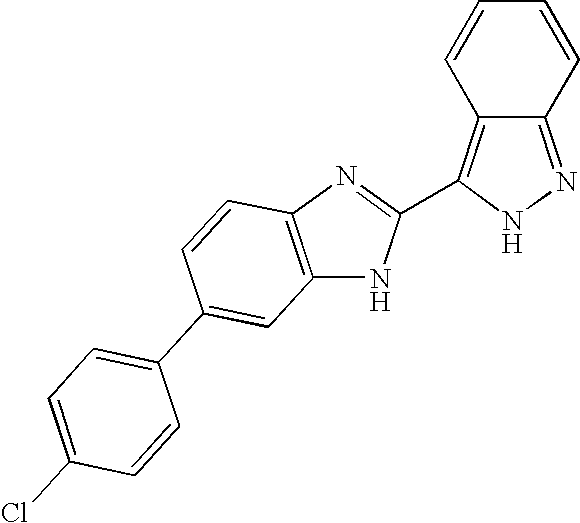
C1=CC2=C(C3=NC4=C(N3)C=C(C3=CC=C(Cl)C=C3)C=C4)NN=C2C=C1
